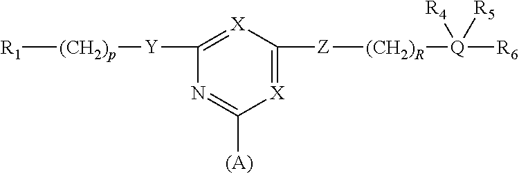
[R1][(CH2)p][Y]C1=[X]C([Z][(CH2)R][Q]([R6])([R4])[R5])=[X]C([(A)])=N1
